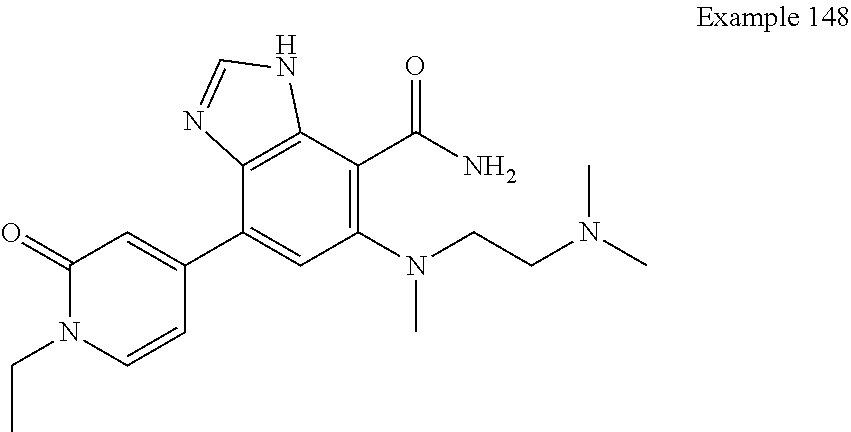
C1=CN(CC)C(=O)C=C1C1=CC(N(CCN(C)C)C)=C(C(N)=O)C2=C1N=CN2
